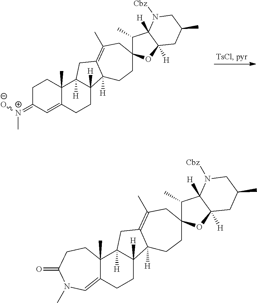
C12=CN(C)C(=O)CCC1(C)C1([H])C([H])(CC2)C2([H])C(=C(C)CC3(CC2)C(C)C2([H])C([H])(O3)CC(C)CN2[Cbz])C1.C12=CC(=[N+]([O-])C)CCC1(C)C1([H])C([H])(CC2)C2([H])C(=C(C)CC3(CC2)C(C)C2([H])C([H])(O3)CC(C)CN2[Cbz])C1
